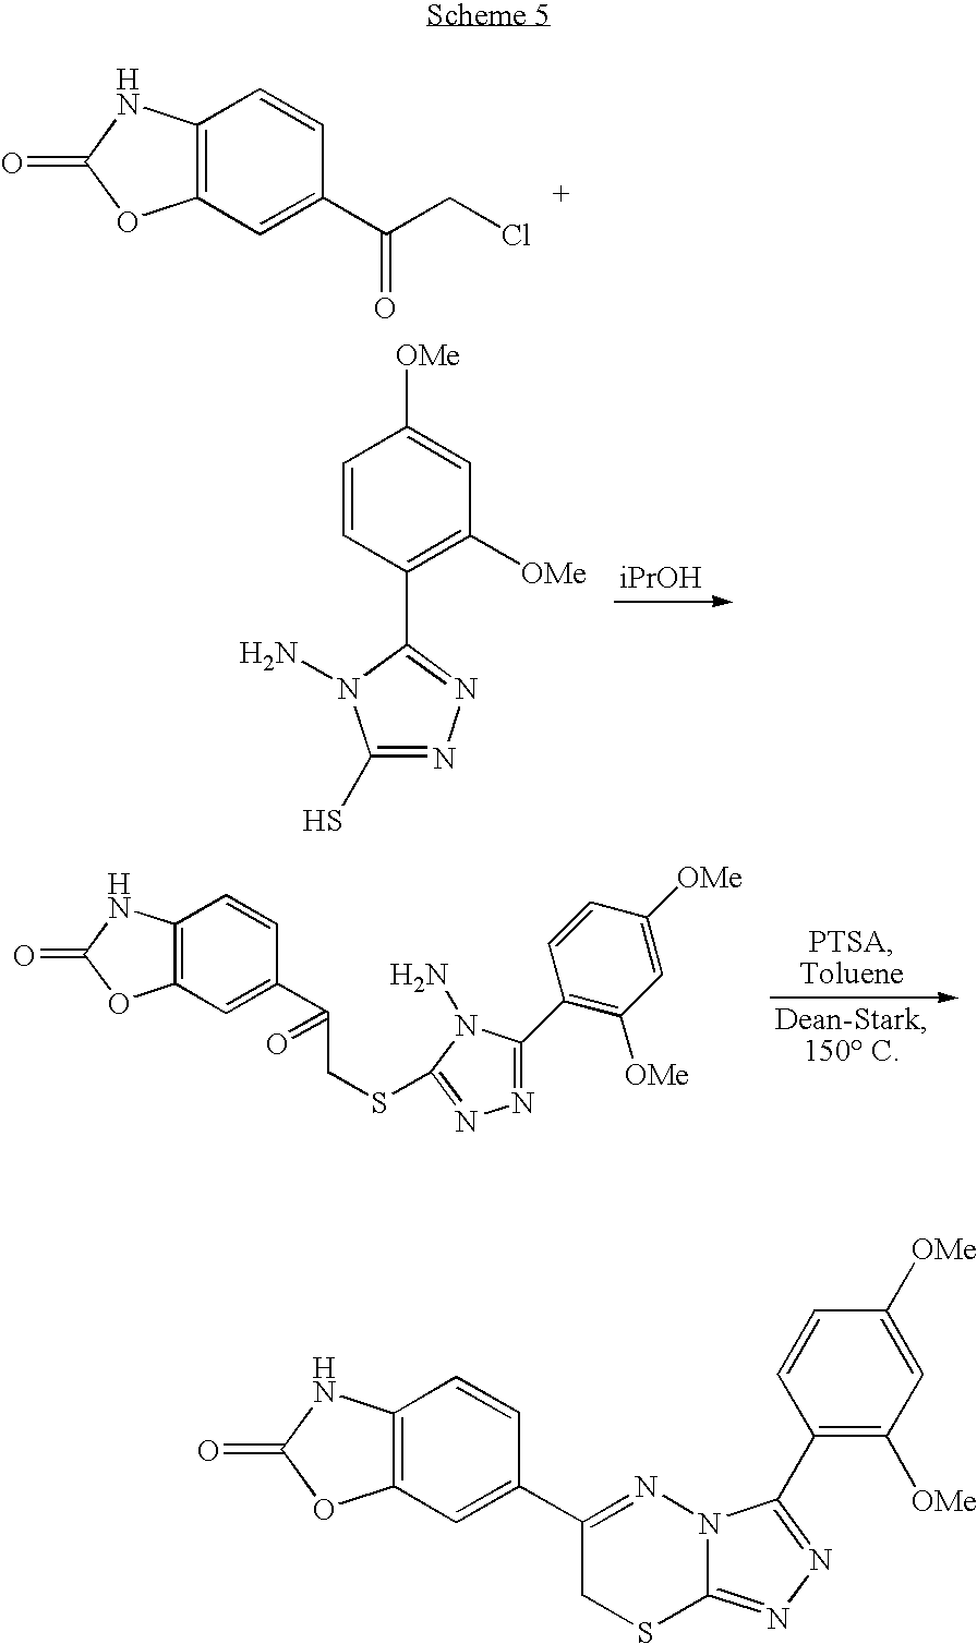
C12=C(C=C(C(CCl)=O)C=C1)OC(=O)N2.C1(S)=NN=C(C2=C([OMe])C=C([OMe])C=C2)N1N.C12=C(C=C(C(CSC3=NN=C(C4=C([OMe])C=C([OMe])C=C4)N3N)=O)C=C1)OC(=O)N2.C12=C(C=C(C3=NN4C(=NN=C4C4=C([OMe])C=C([OMe])C=C4)SC3)C=C1)OC(=O)N2
